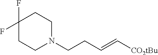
C1(F)(F)CCN(CCC=C[CO2tBu])CC1
